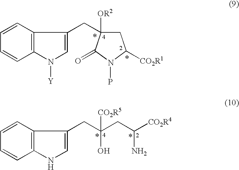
C1=CC=CC2=C1C(CC1([OR2])CC([CO2R1])N(P)C1=O)=CN2[Y].C1=CC=CC2=C1C(CC(CC([CO2R4])N)(O)[CO2R5])=CN2
